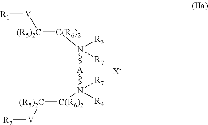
N([A]N([C(R6)2][(R5)2C][V][R2])([R4])[R7])([C(R6)2][(R5)2C][V][R1])([R3])[R7].[X-]
